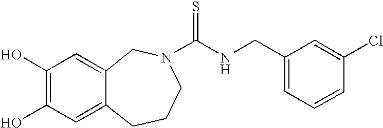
C1(O)=C(O)C=C2C(=C1)CN(C(NCC1=CC=CC(Cl)=C1)=S)CCC2
